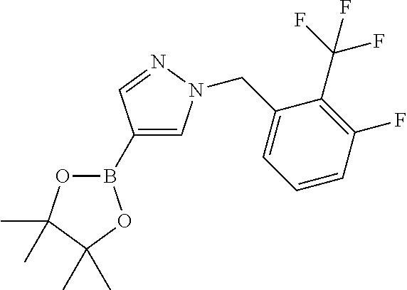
O1B(C2=CN(CC3=CC=CC(F)=C3C(F)(F)F)N=C2)OC(C)(C)C1(C)C
